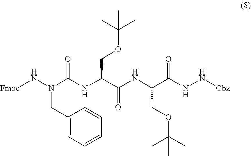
O=C(NN[Cbz])C(NC(C(NC(N(N[Fmoc])CC1=CC=CC=C1)=O)COC(C)(C)C)=O)COC(C)(C)C
